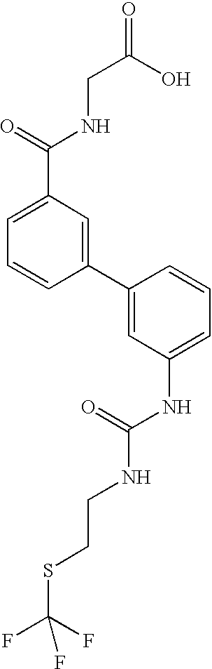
C1=C(C(=O)NCC(=O)O)C=C(C2=CC(NC(=O)NCCSC(F)(F)F)=CC=C2)C=C1
